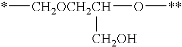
*[CH2OCH2CH](O[**])[CH2OH]
